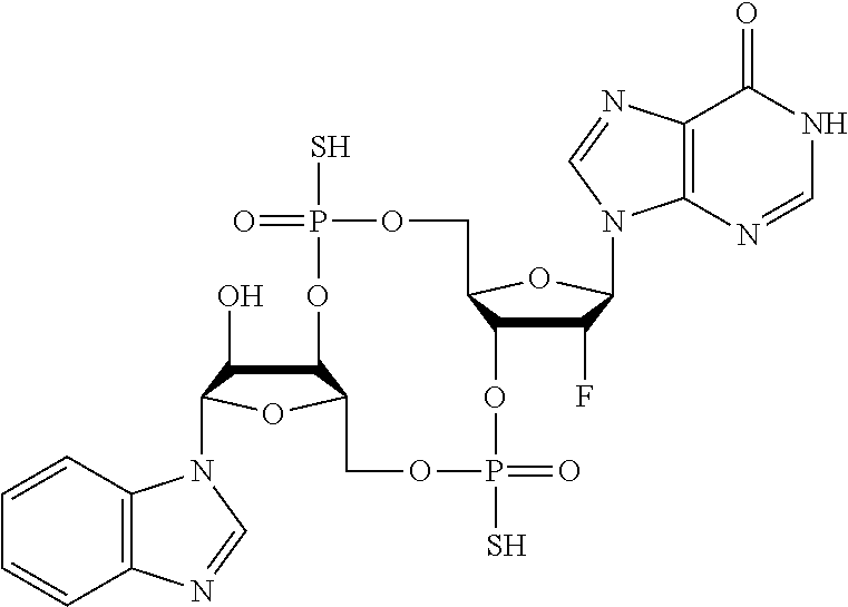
C12C(O)C(N3C4=C(C=CC=C4)N=C3)OC1COP(S)(=O)OC1C(F)C(N3C4=C(C(=O)NC=N4)N=C3)OC1COP(S)(=O)O2
